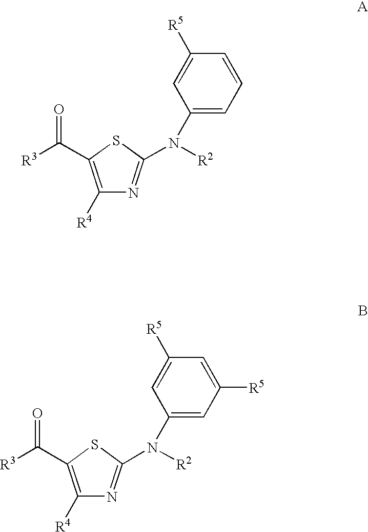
C1([R4])=C(C([R3])=O)SC(N([R2])C2=CC=CC([R5])=C2)=N1.C1([R4])=C(C([R3])=O)SC(N([R2])C2=CC([R5])=CC([R5])=C2)=N1
